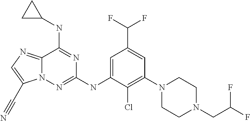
N12C(=NC=C1C#N)C(NC1CC1)=NC(NC1=CC(C(F)F)=CC(N3CCN(CC(F)F)CC3)=C1Cl)=N2
